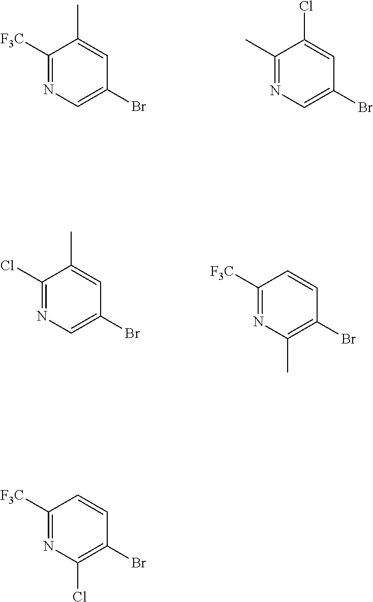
C1([F3C])=NC=C(Br)C=C1C.C1(C)=NC=C(Br)C=C1Cl.C1(Cl)=NC=C(Br)C=C1C.C1([F3C])=NC(C)=C(Br)C=C1.C1([F3C])=NC(Cl)=C(Br)C=C1
